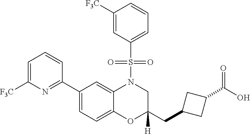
C1=C([F3C])N=C(C2=CC=C3C(=C2)N(S(C2=CC=CC([F3C])=C2)(=O)=O)CC(CC2CC(C(=O)O)C2)([H])O3)C=C1
